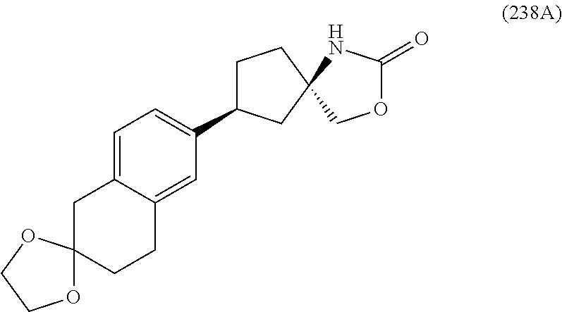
C1C2=CC=C(C3CCC4(C3)COC(=O)N4)C=C2CCC12OCCO2
